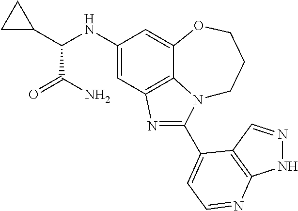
C1(NC(C2CC2)C(N)=O)=CC2=C3C(=C1)OCCCN3C(C1=CC=NC3=C1C=NN3)=N2
